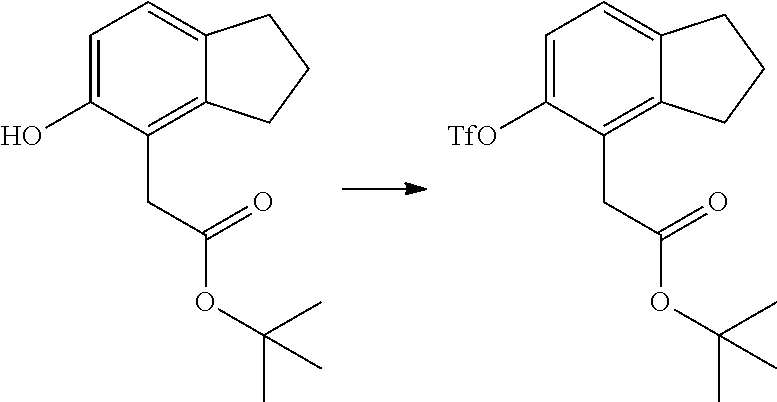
CC(OC(CC1=C2C(=CC=C1O)CCC2)=O)(C)C.CC(OC(CC1=C2C(=CC=C1[TfO])CCC2)=O)(C)C
